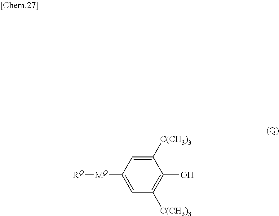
C1([MQ][RQ])=CC([C(CH3)3])=C(O)C([C(CH3)3])=C1
